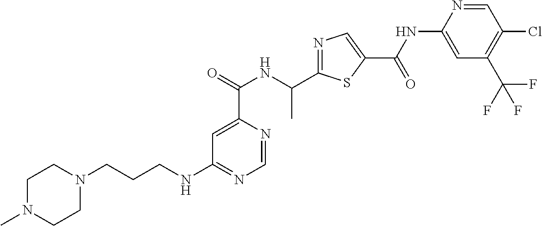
C1=C(C(NC(C2=NC=C(C(=O)NC3=CC(C(F)(F)F)=C(Cl)C=N3)S2)C)=O)N=CN=C1NCCCN1CCN(C)CC1
